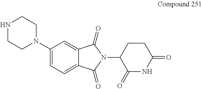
C12=CC=C(N3CCNCC3)C=C1C(=O)N(C1C(=O)NC(=O)CC1)C2=O
